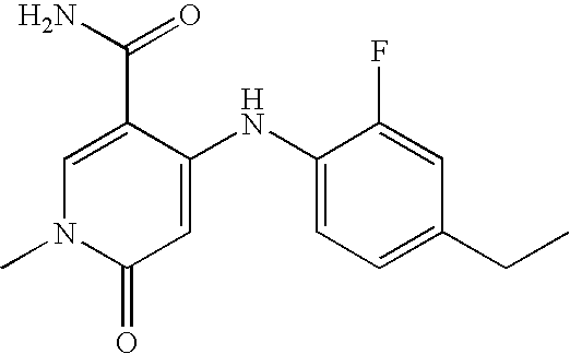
C1=C(C(N)=O)C(NC2=CC=C(CC)C=C2F)=CC(=O)N1C
